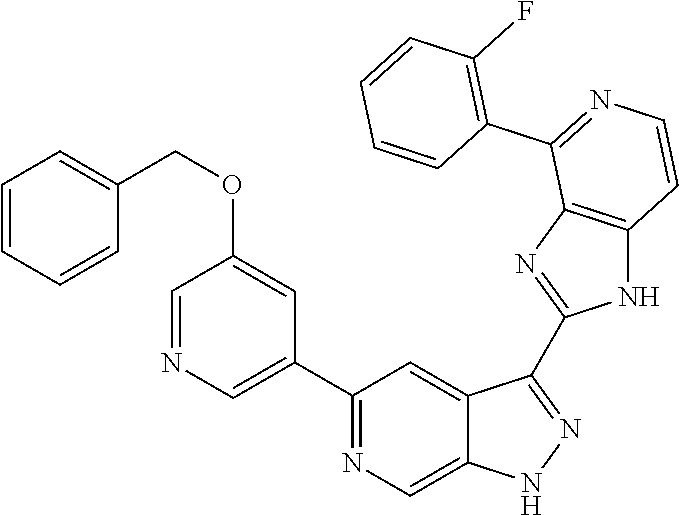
C1(C2=NC=C3C(=C2)C(C2=NC4=C(N2)C=CN=C4C2=C(F)C=CC=C2)=NN3)=CN=CC(OCC2=CC=CC=C2)=C1
